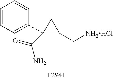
C1=CC=C(C2(C(=O)N)C(C[NH2HCl])C2)C=C1
